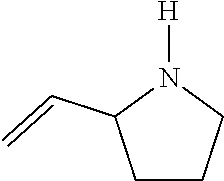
C1CCN([H])C1C=C
